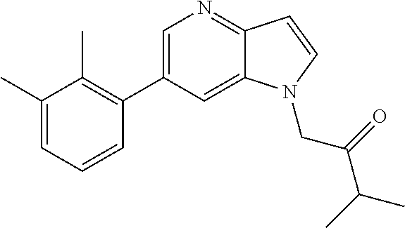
C1=C(C2=C(C)C(C)=CC=C2)C=C2C(=N1)C=CN2CC(C(C)C)=O
